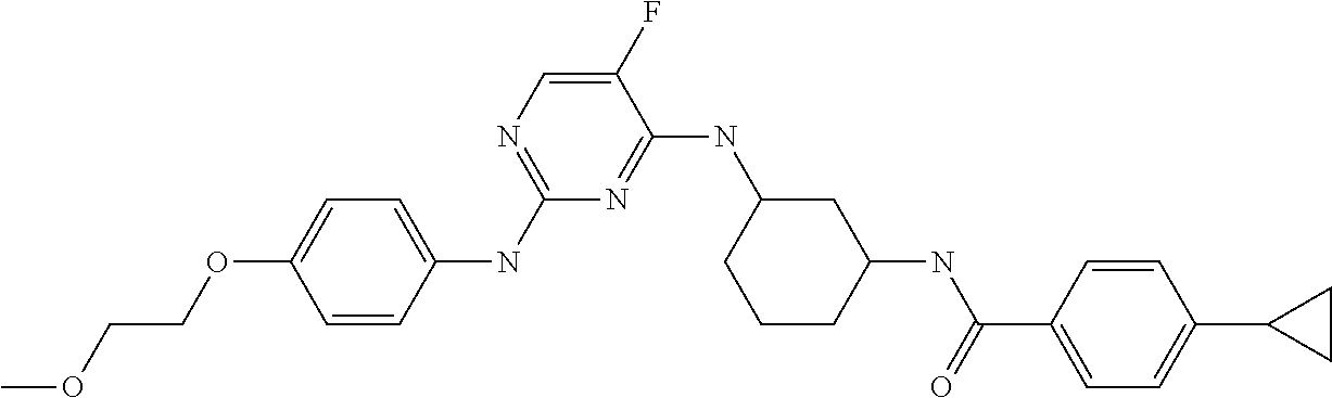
C1=CC(NC2=NC=C(F)C(NC3CCCC(NC(C4=CC=C(C5CC5)C=C4)=O)C3)=N2)=CC=C1OCCOC
